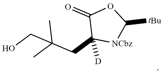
C1(=O)C(CC(C)(C)CO)([D])[NCbz]C([tBu])O1
